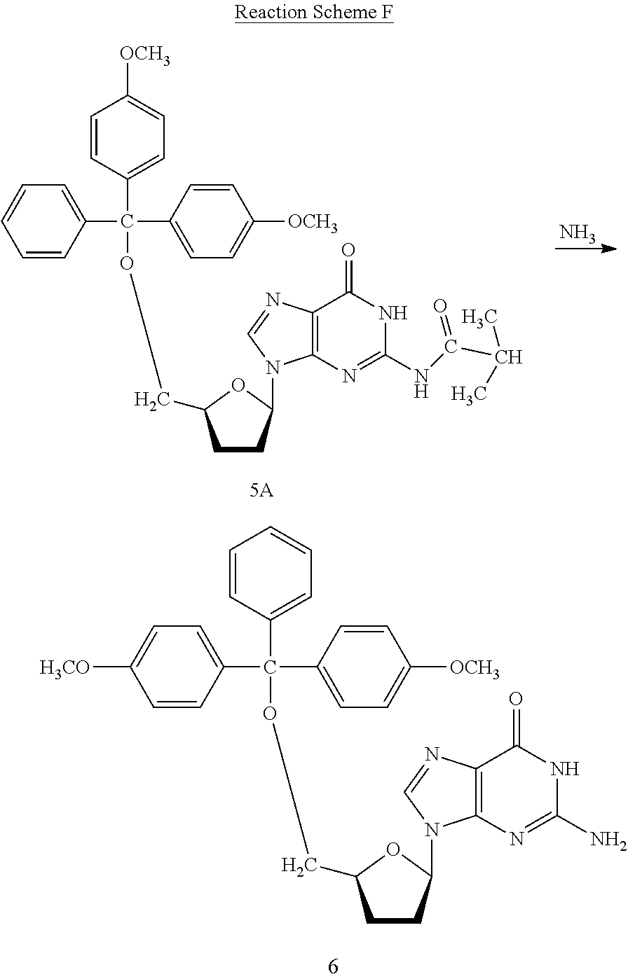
C12=C(N=C(NC(C(C)C)=O)NC1=O)N(C1CCC(COC(C3=CC=CC=C3)(C3=CC=C([OCH3])C=C3)C3=CC=C([OCH3])C=C3)O1)C=N2.N.C12=C(N=C(N)NC1=O)N(C1CCC(COC(C3=CC=C([H3CO])C=C3)(C3=CC=C([OCH3])C=C3)C3=CC=CC=C3)O1)C=N2
